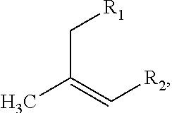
C(C(=C[R2])C)[R1]
